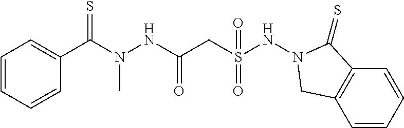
C1=CC=CC=C1C(N(NC(CS(NN1C(=S)C2=C(C=CC=C2)C1)(=O)=O)=O)C)=S
